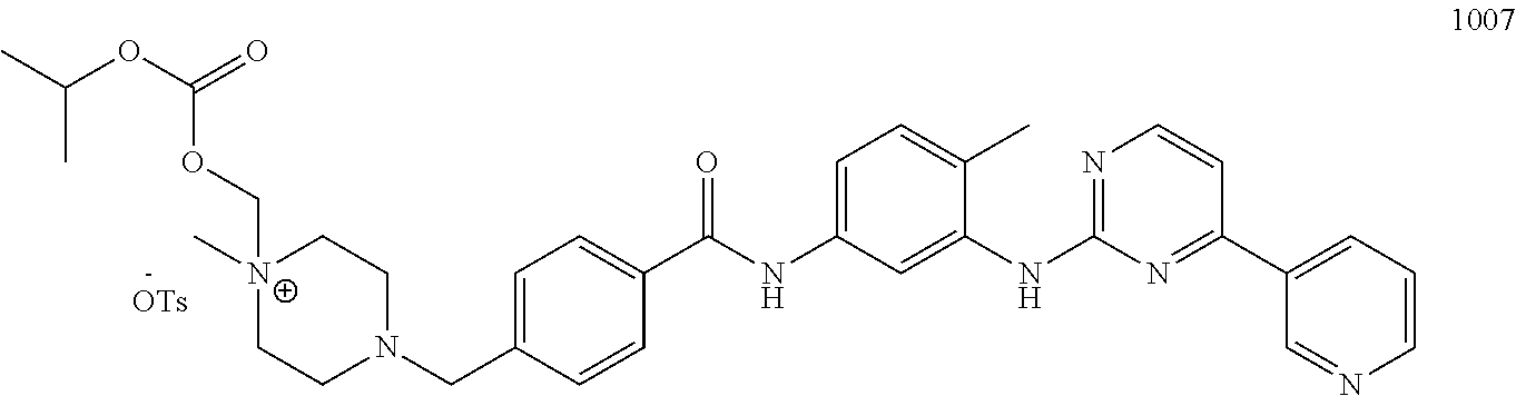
[N+]1(C)(COC(OC(C)C)=O)CCN(CC2=CC=C(C(NC3=CC=C(C)C(NC4=NC=CC(C5=CC=CN=C5)=N4)=C3)=O)C=C2)CC1
